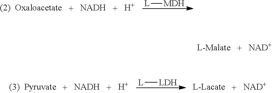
[NADH].[H].[L][MDH].[L-Malate].[NAD+].[NADH].[H].[L][LDH].[L-Lacate].[NAD+]
